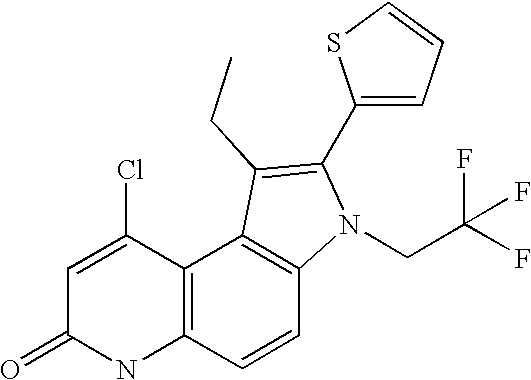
N1C2=C(C(Cl)=CC1=O)C1=C(C=C2)N(CC(F)(F)F)C(C2=CC=CS2)=C1CC
